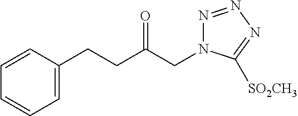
N1=NN=C([SO2CH3])N1CC(CCC1=CC=CC=C1)=O
